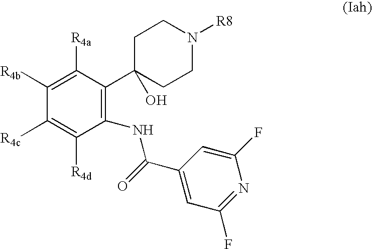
C1([R4b])=C([R4a])C(C2(O)CCN([R8])CC2)=C(NC(C2=CC(F)=NC(F)=C2)=O)C([R4d])=C1[R4c]
